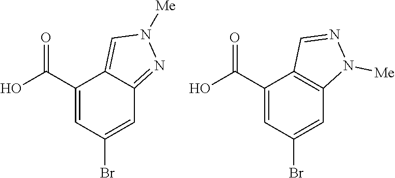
C1(C(O)=O)=CC(Br)=CC2=NN([Me])C=C12.C1(C(O)=O)=CC(Br)=CC2=C1C=NN2[Me]
